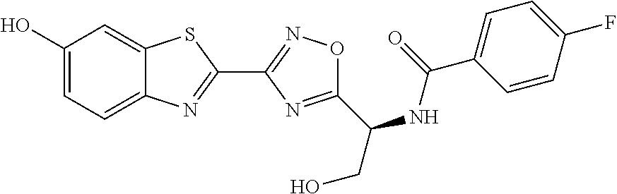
C1(O)=CC=C2C(=C1)SC(C1=NOC(C(NC(C3=CC=C(F)C=C3)=O)CO)=N1)=N2
